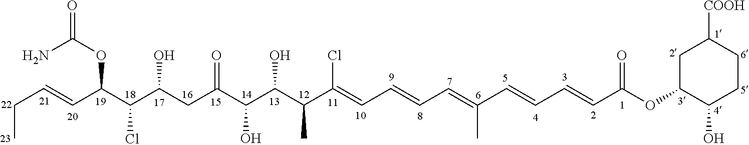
C(C=CC(C(C(CC(C(C(C(C(=CC=CC=C(C=CC=CC(OC1CC([COOH])CCC1O)=O)C)Cl)C)O)O)=O)O)Cl)OC(=O)N)C
